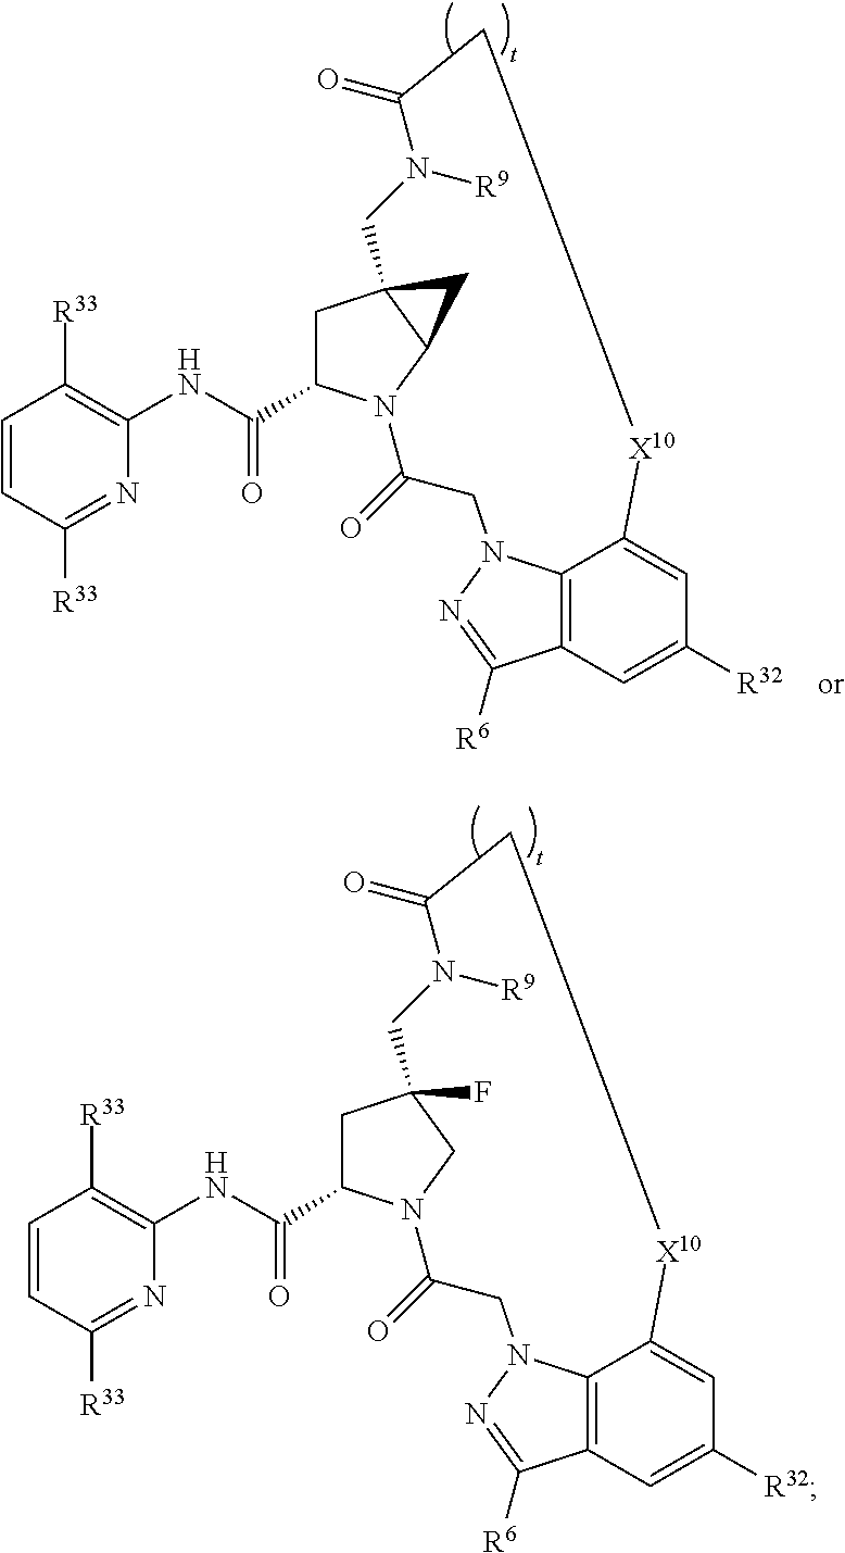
C12=C3C=C([R32])C=C1[X10]CC(=O)N([R9])CC14CC(C(NC5=C([R33])C=CC([R33])=N5)=O)N(C(=O)CN2N=C3[R6])C1C4.C12=C3C=C([R32])C=C1[X10]CC(=O)N([R9])CC1(F)CC(C(NC4=C([R33])C=CC([R33])=N4)=O)N(C(=O)CN2N=C3[R6])C1
